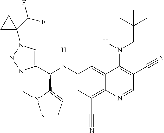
C1(N(C(C2=CN(C3(C(F)F)CC3)NN2)C2=CC=NN2C)[H])=CC(C#N)=C2C(=C1)C(N(CC(C)(C)C)[H])=C(C#N)C=N2
